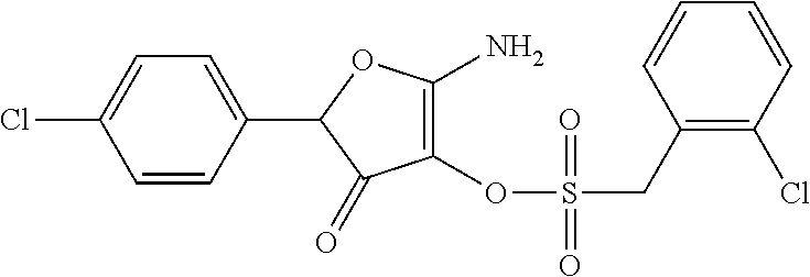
C1=CC(C2C(=O)C(OS(CC3=C(Cl)C=CC=C3)(=O)=O)=C(N)O2)=CC=C1Cl
